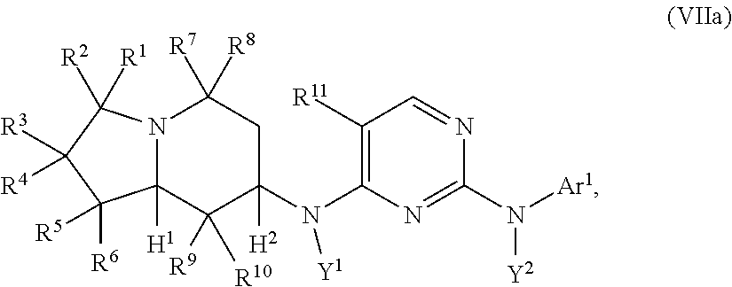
N12C([H1])(C([R9])([R10])C([H2])(N(C3=C([R11])C=NC(N([Ar1])[Y2])=N3)[Y1])CC1([R8])[R7])C([R6])([R5])C([R3])([R4])C2([R1])[R2]
